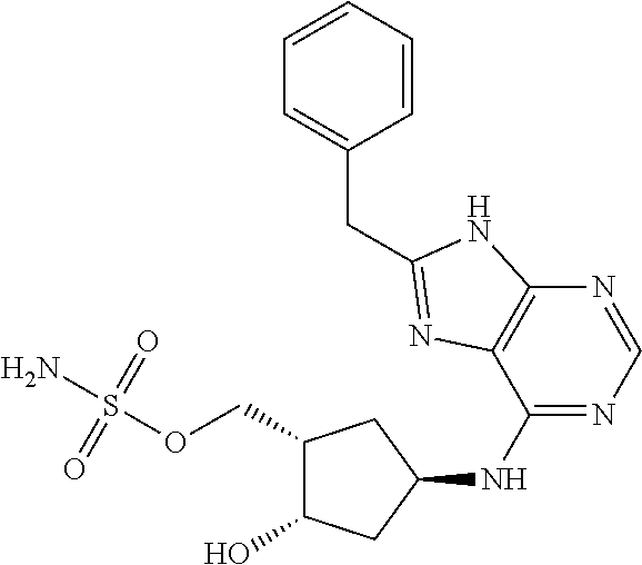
NS(OCC1C(O)CC(NC2=NC=NC3=C2N=C(CC2=CC=CC=C2)N3)C1)(=O)=O
